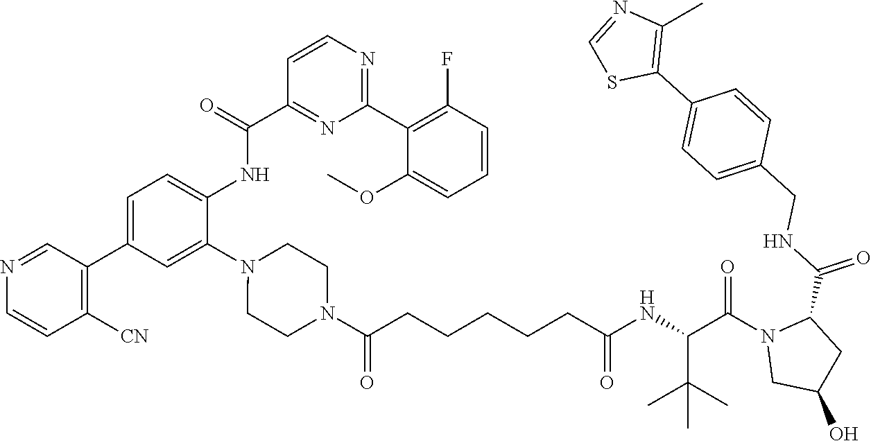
N1=CC(C2=CC=C(NC(C3=NC(C4=C(F)C=CC=C4OC)=NC=C3)=O)C(N3CCN(C(CCCCCC(NC(C(N4CC(O)CC4C(NCC4=CC=C(C5=C(C)N=CS5)C=C4)=O)=O)C(C)(C)C)=O)=O)CC3)=C2)=C([CN])C=C1
